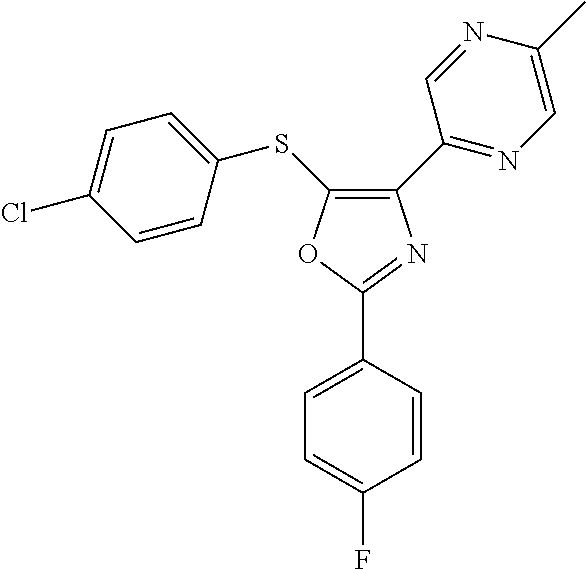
C1(C2=CC=C(F)C=C2)=NC(C2=NC=C(C)N=C2)=C(SC2=CC=C(Cl)C=C2)O1
